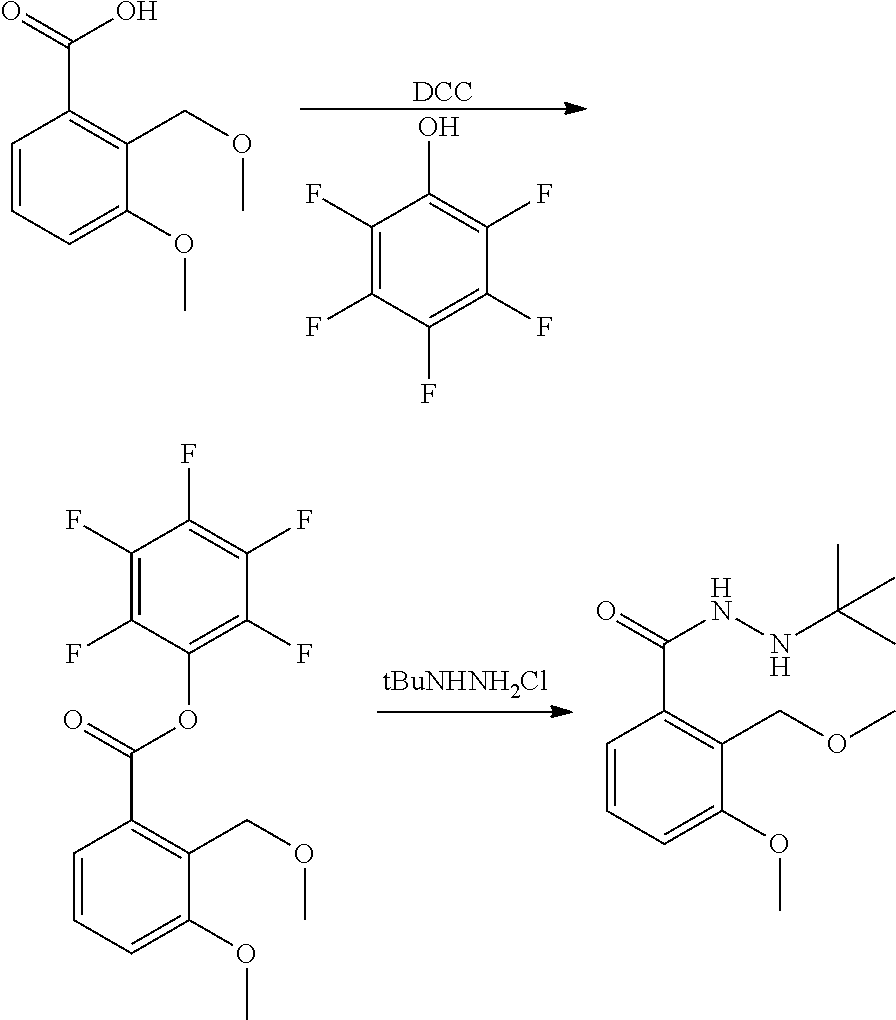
C1=CC=C(OC)C(COC)=C1C(=O)O.[DCC].C1(F)=C(F)C(F)=C(F)C(F)=C1O.C1=CC=C(OC)C(COC)=C1C(=O)OC1=C(F)C(F)=C(F)C(F)=C1F.C1=CC=C(OC)C(COC)=C1C(=O)NNC(C)(C)C
